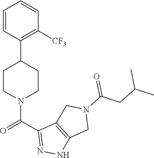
C1=CC=CC(C2CCN(C(C3=NNC4=C3CN(C(=O)CC(C)C)C4)=O)CC2)=C1[CF3]
